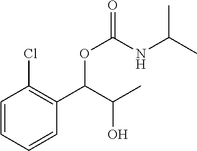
C1=CC=CC(C(C(C)O)OC(=O)NC(C)C)=C1Cl
